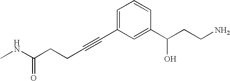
C(C(NC)=O)CC#CC1=CC=CC(C(CCN)O)=C1
